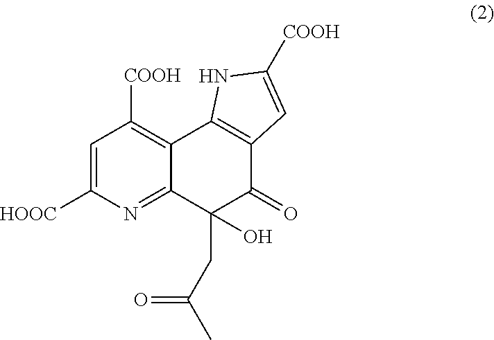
C1=C([HOOC])N=C2C(=C1[COOH])C1=C(C(=O)C2(CC(C)=O)O)C=C([COOH])N1
